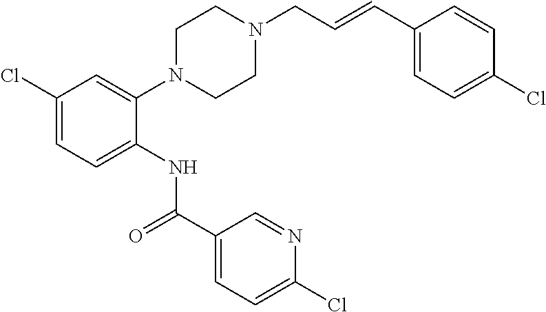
C1(Cl)=CC=C(NC(C2=CC=C(Cl)N=C2)=O)C(N2CCN(CC=CC3=CC=C(Cl)C=C3)CC2)=C1
